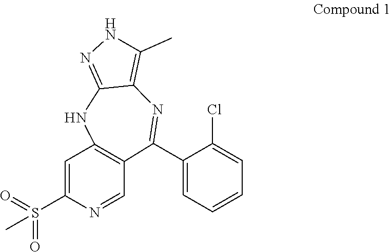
C1(C)=C2C(=NN1)NC1=C(C(C3=CC=CC=C3Cl)=N2)C=NC(S(=O)(=O)C)=C1
